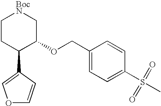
C1CC(C2=COC=C2)C(OCC2=CC=C(S(C)(=O)=O)C=C2)C[BocN]1
